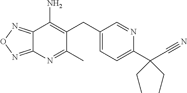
C12=NON=C1N=C(C)C(CC1=CC=C(C(C#N)(CC)CC)N=C1)=C2N
